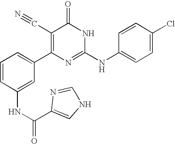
C1(NC(=O)C2=CNC=N2)=CC(C2=C(C#N)C(=O)NC(NC3=CC=C(Cl)C=C3)=N2)=CC=C1
